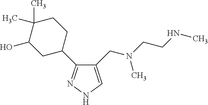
C1(CN(CCNC)C)=CNN=C1C1CCC(C)(C)C(O)C1
